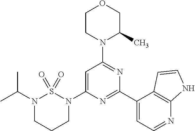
C1=C(N2CCCN(C(C)C)S2(=O)=O)N=C(C2=CC=NC3=C2C=CN3)N=C1N1C(C)COCC1
